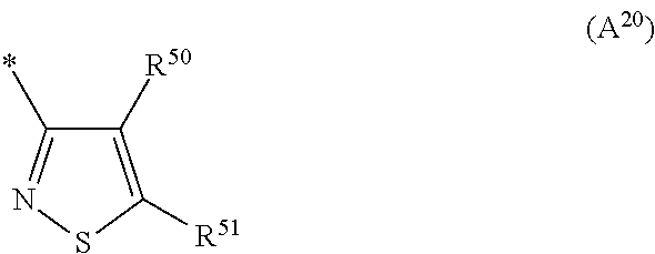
C1(*)=NSC([R51])=C1[R50]
